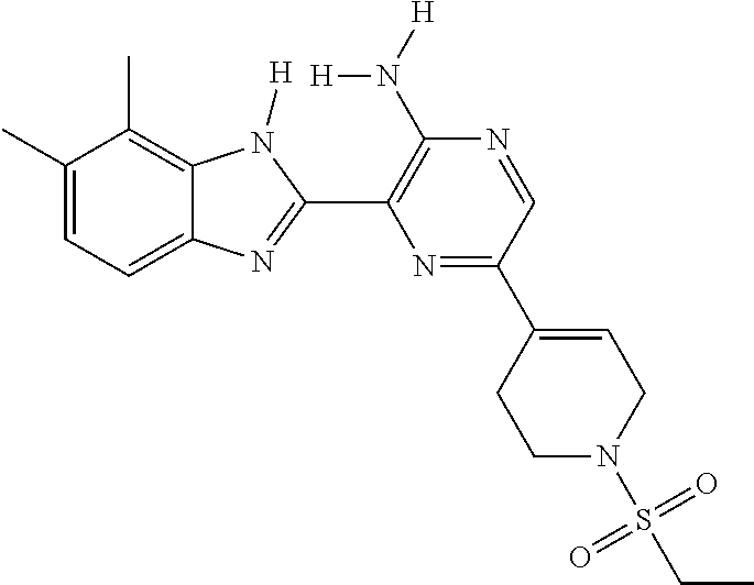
C1(C)=CC=C2C(=C1C)N([H])C(C1=C(N([H])[H])N=CC(C3=CCN(S(CC)(=O)=O)CC3)=N1)=N2
